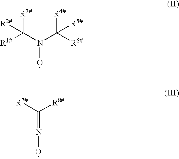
N(O)(C([R3#])([R1#])[R2#])C([R4#])([R5#])[R6#].C(=NO)([R8#])[R7#]
